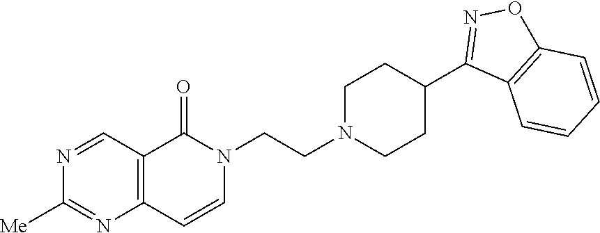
N1=CC2=C(N=C1[Me])C=CN(CCN1CCC(C3=NOC4=C3C=CC=C4)CC1)C2=O
